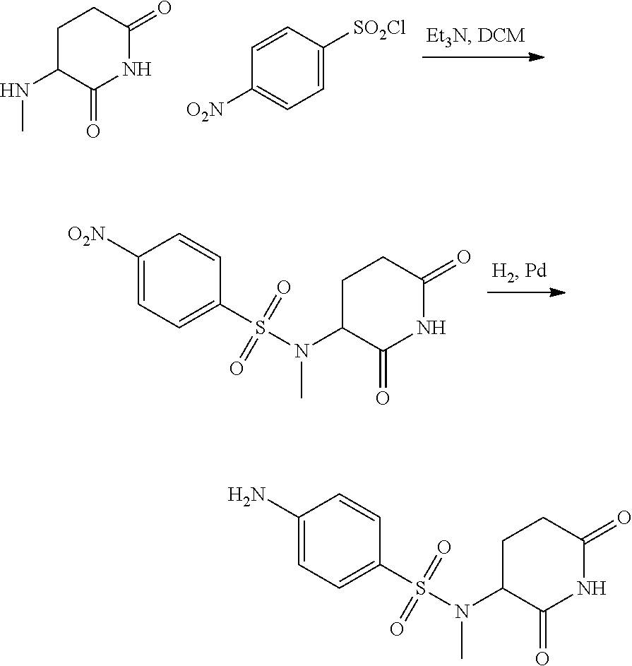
S(N(C1C(=O)NC(=O)CC1)C)(C1=CC=C(N)C=C1)(=O)=O.C1=CC([SO2Cl])=CC=C1[O2N].C1C(NC)C(=O)NC(=O)C1.S(N(C1C(=O)NC(=O)CC1)C)(C1=CC=C([O2N])C=C1)(=O)=O
